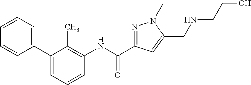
C1(C2=CC=CC=C2)=CC=CC(NC(C2=NN(C)C(CNCCO)=C2)=O)=C1C
